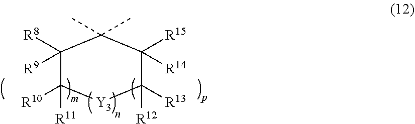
[R8]C1([R9])C([R10])([R11])[Y3]C([R13])([R12])C([R15])([R14])C1(C)C
